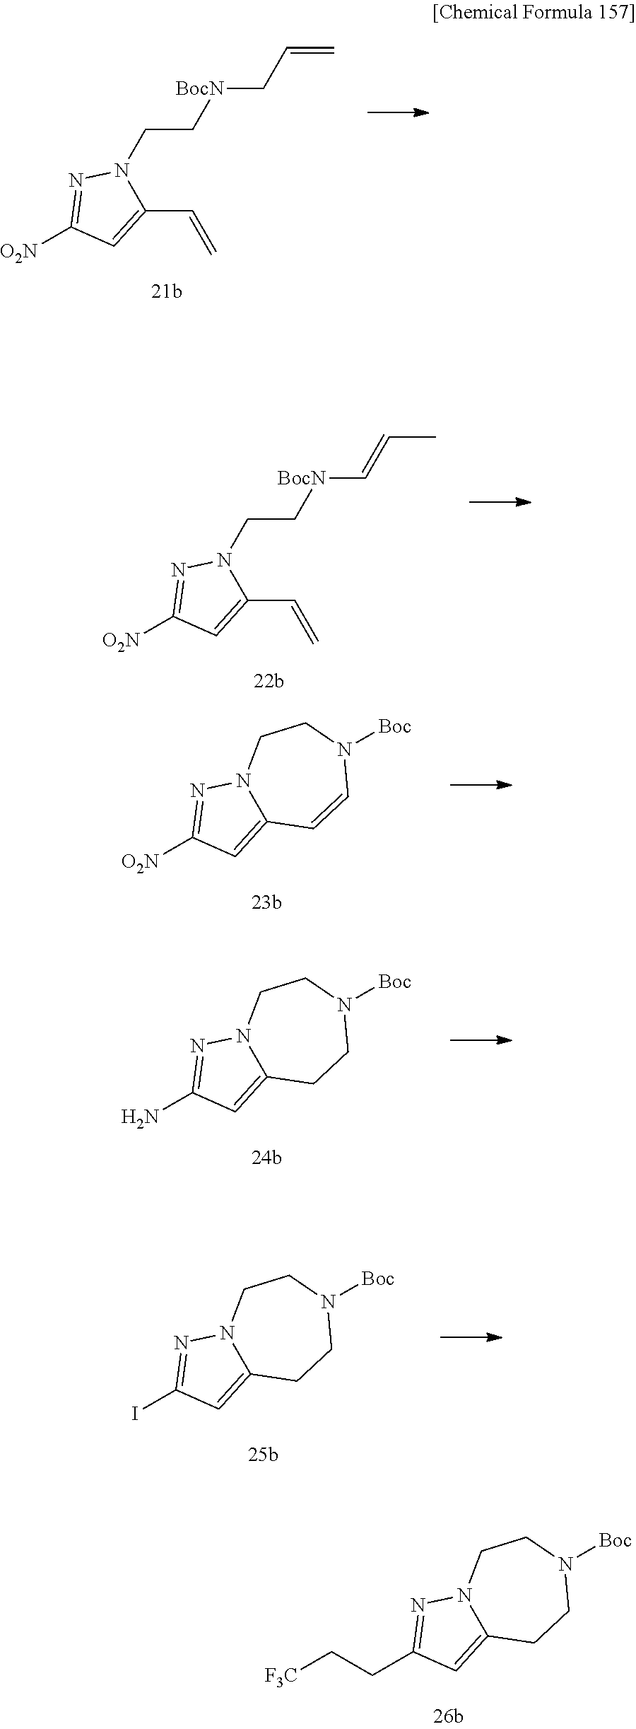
C(C1=NN2C(=C1)CCN([Boc])CC2)C[F3C].[O2N]C1=NN(CC[BocN]CC=C)C(C=C)=C1.[O2N]C1=NN(CC[BocN]C=CC)C(C=C)=C1.[O2N]C1=NN2C(=C1)C=CN([Boc])CC2.NC1=NN2C(=C1)CCN([Boc])CC2.IC1=NN2C(=C1)CCN([Boc])CC2
